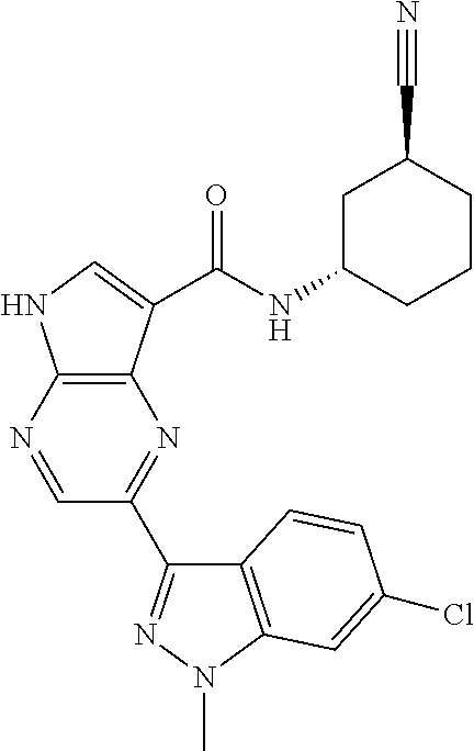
C1=NC2=C(N=C1C1=NN(C)C3=C1C=CC(Cl)=C3)C(C(NC1CC(C#N)CCC1)=O)=CN2
